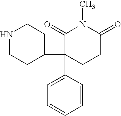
N1CCC(C2(C3=CC=CC=C3)CCC(=O)N(C)C2=O)CC1
